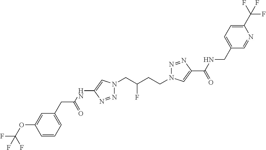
C1(NC(CC2=CC=CC(OC(F)(F)F)=C2)=O)=CN(CC(CCN2N=NC(C(=O)NCC3=CC=C(C(F)(F)F)N=C3)=C2)F)N=N1
